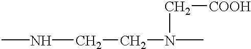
CNCCN(C[COOH])C
